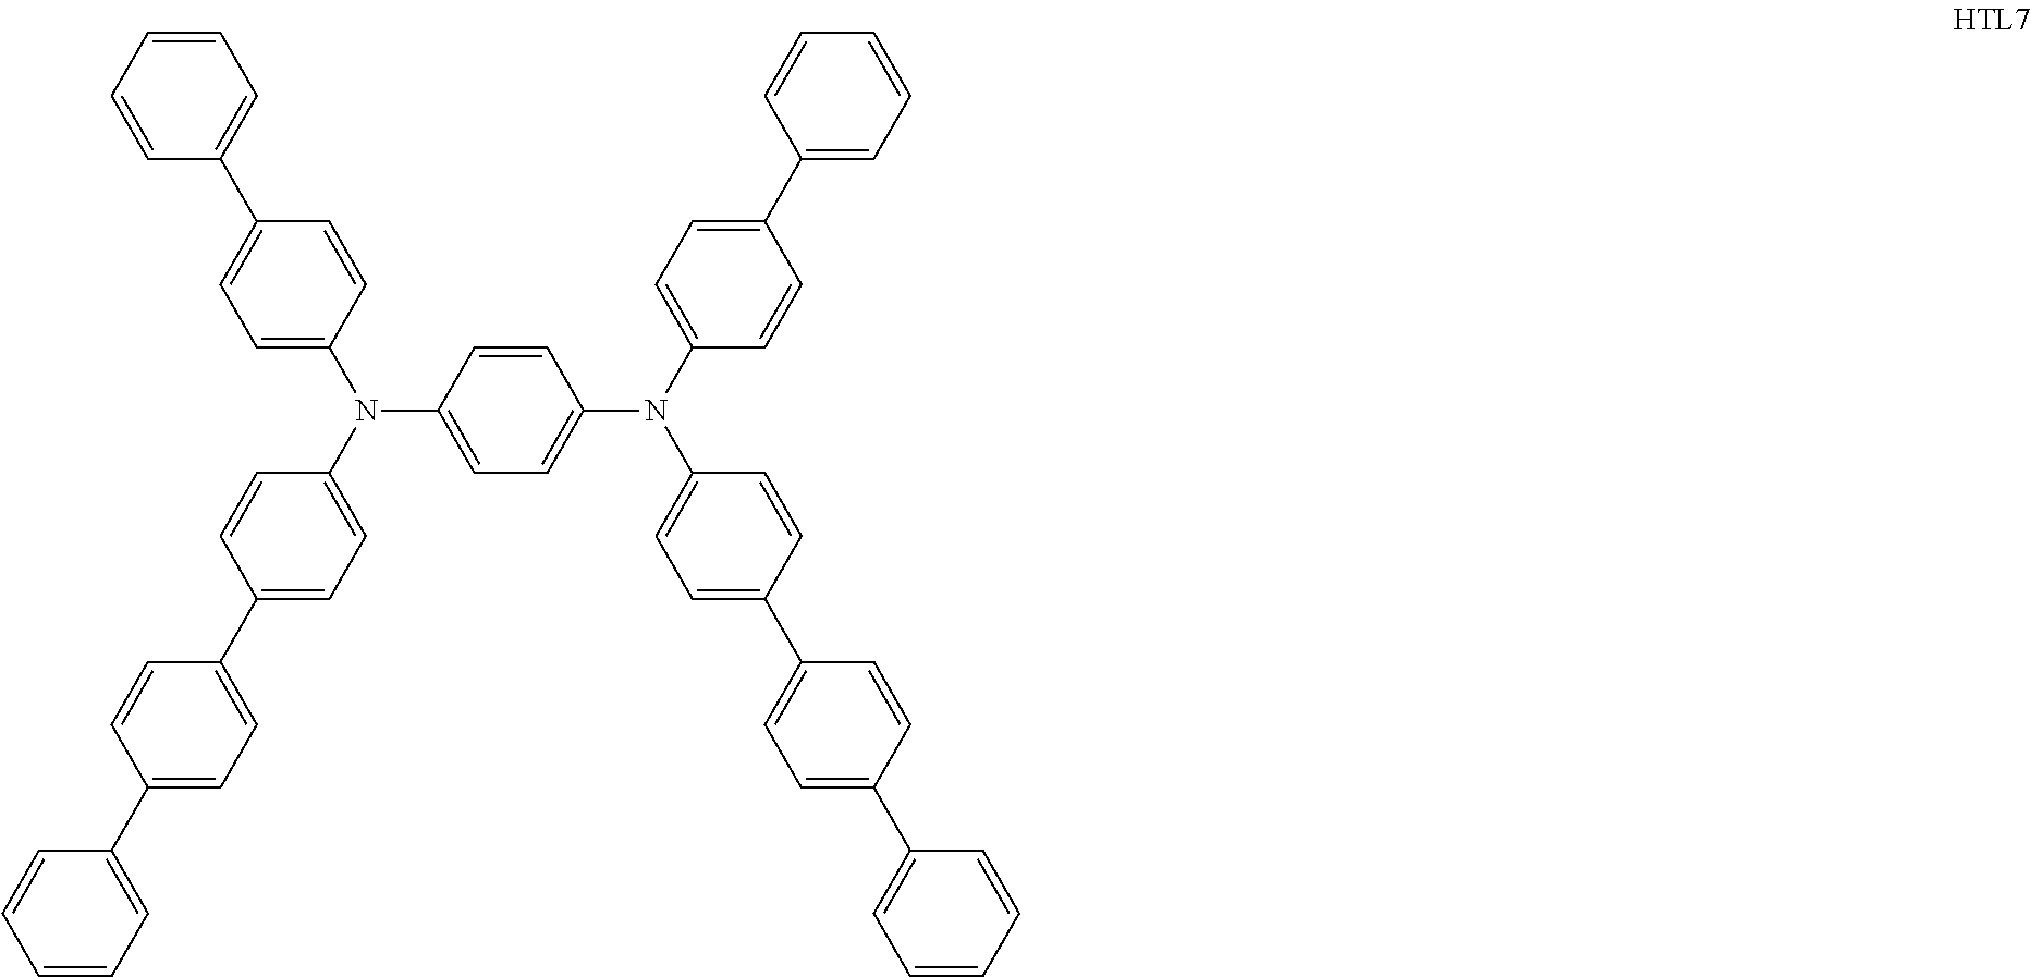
C1=CC(N(C2=CC=C(C3=CC=C(C4=CC=CC=C4)C=C3)C=C2)C2=CC=C(C3=CC=CC=C3)C=C2)=CC=C1N(C1=CC=C(C2=CC=CC=C2)C=C1)C1=CC=C(C2=CC=C(C3=CC=CC=C3)C=C2)C=C1
